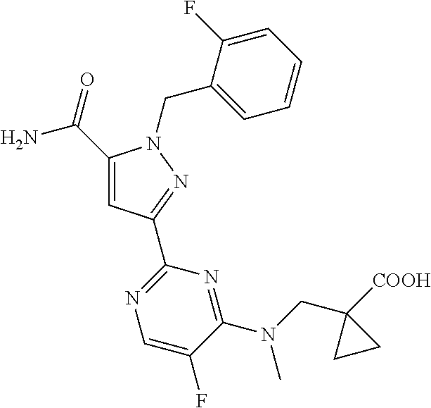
C1(C(=O)N)=CC(C2=NC=C(F)C(N(CC3([COOH])CC3)C)=N2)=NN1CC1=CC=CC=C1F
